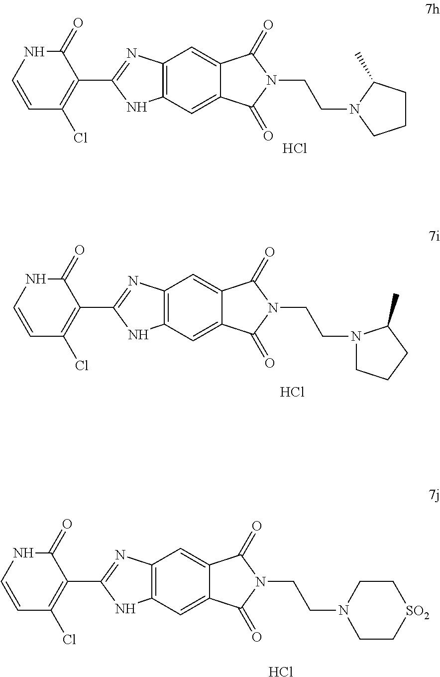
C12=C(C=C3C(=C1)C(=O)N(CCN1CCCC1C)C3=O)NC(C1=C(Cl)C=CNC1=O)=N2.Cl.C12=C(C=C3C(=C1)C(=O)N(CCN1CC[SO2]CC1)C3=O)NC(C1=C(Cl)C=CNC1=O)=N2.Cl.C12=C(C=C3C(=C1)C(=O)N(CCN1CCCC1C)C3=O)NC(C1=C(Cl)C=CNC1=O)=N2.Cl
